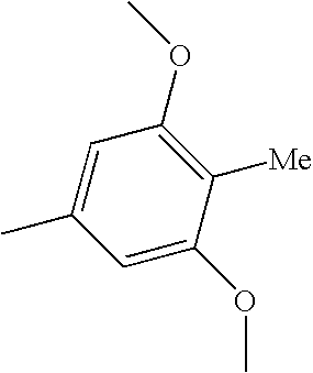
C1=C(C)C=C(OC)C([Me])=C1OC
